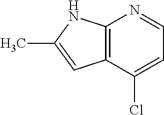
C12=C(C(Cl)=CC=N1)C=C(C)N2
